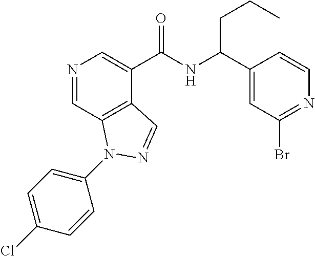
N1=CC2=C(C(C(NC(C3=CC(Br)=NC=C3)CCC)=O)=C1)C=NN2C1=CC=C(Cl)C=C1
